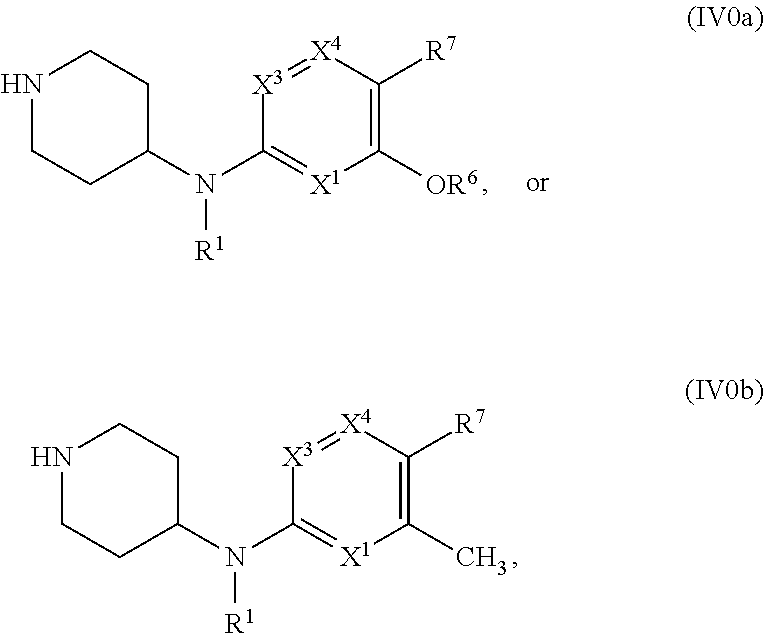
N1CCC(N(C2=[X1]C([OR6])=C([R7])[X4]=[X3]2)[R1])CC1.N1CCC(N(C2=[X1]C(C)=C([R7])[X4]=[X3]2)[R1])CC1
